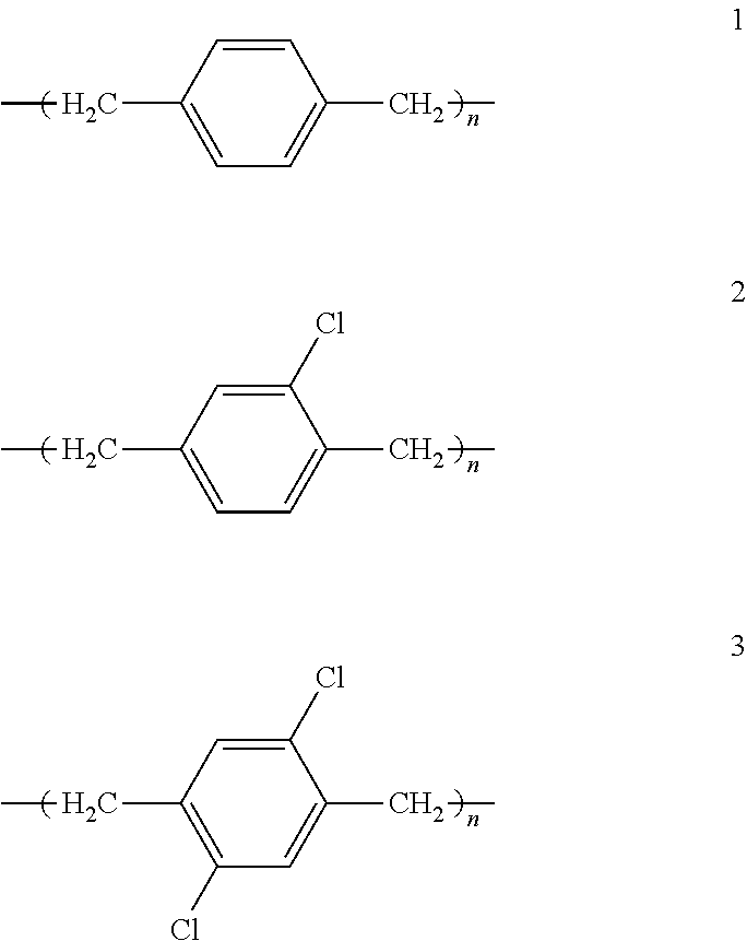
C1=CC(CC)=CC=C1CC.C1(Cl)=CC(CC)=CC=C1CC.C1(Cl)=CC(CC)=C(Cl)C=C1CC
